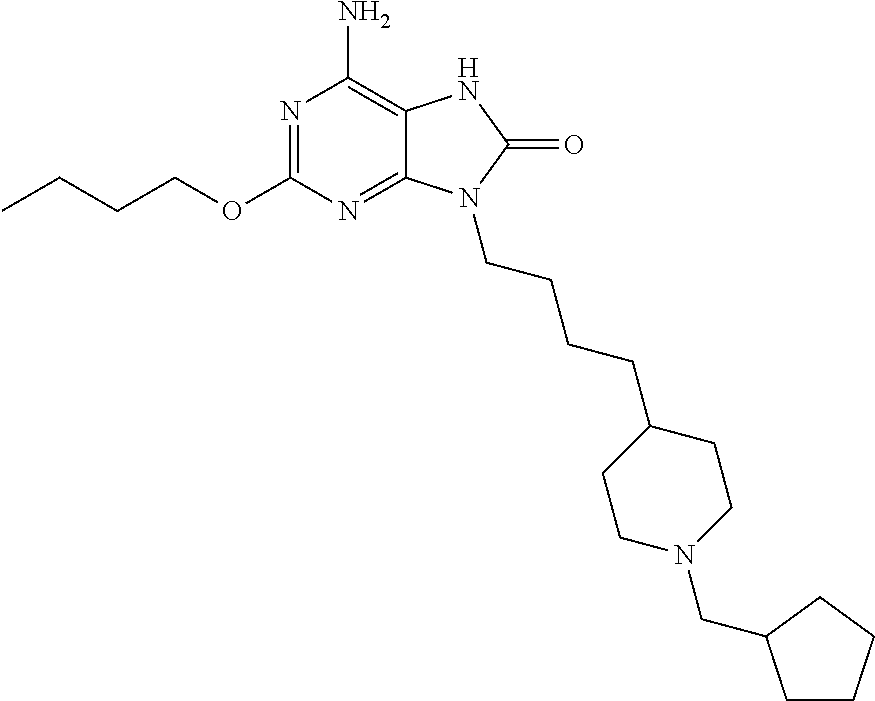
N1=C(OCCCC)N=C2C(=C1N)NC(=O)N2CCCCC1CCN(CC2CCCC2)CC1
